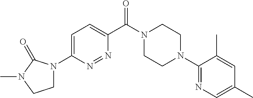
C1=C(N2CCN(C)C2=O)N=NC(C(N2CCN(C3=NC=C(C)C=C3C)CC2)=O)=C1
